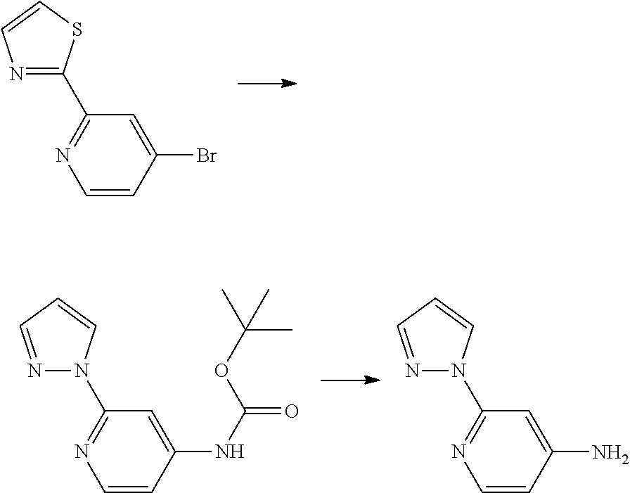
C1=CC(Br)=CC(C2=NC=CS2)=N1.C1=CC(NC(=O)OC(C)(C)C)=CC(N2N=CC=C2)=N1.C1=CC(N)=CC(N2N=CC=C2)=N1
